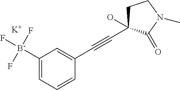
[K].C1=CC(C#CC2(O)CCN(C)C2=O)=CC([B-](F)(F)F)=C1
